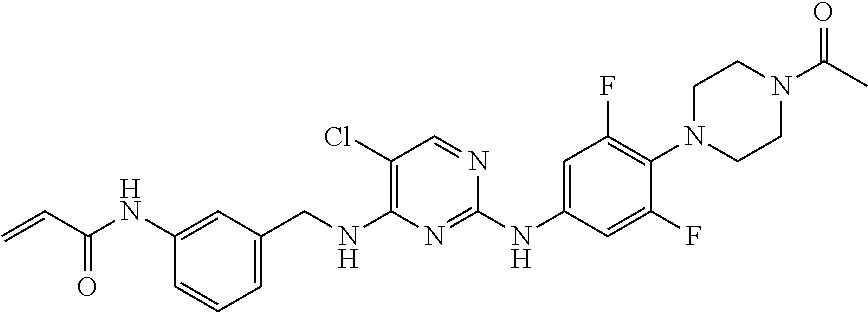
C1=C(CNC2=C(Cl)C=NC(NC3=CC(F)=C(N4CCN(C(C)=O)CC4)C(F)=C3)=N2)C=C(NC(C=C)=O)C=C1
